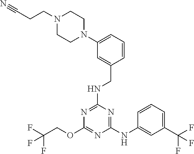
C1(NC2=CC(C(F)(F)F)=CC=C2)=NC(NCC2=CC(N3CCN(CCC#N)CC3)=CC=C2)=NC(OCC(F)(F)F)=N1
